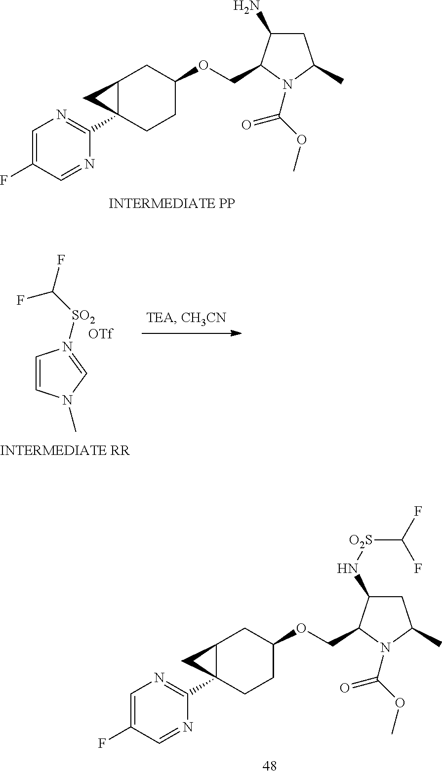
C1=C(F)C=NC(C23CCC(OCC4C(N)CC(C)N4C(OC)=O)CC2C3)=N1.C1=CN(C)C=N1[SO2]C(F)F.C1=C(F)C=NC(C23CCC(OCC4C(N[O2S]C(F)F)CC(C)N4C(OC)=O)CC2C3)=N1
